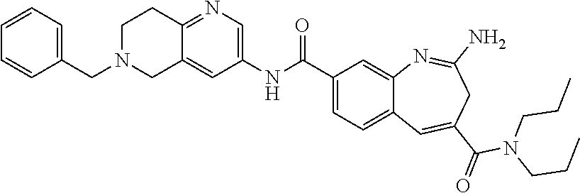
C1=CC=C(CN2CCC3=NC=C(NC(C4=CC=C5C(=C4)N=C(N)CC(C(=O)N(CCC)CCC)=C5)=O)C=C3C2)C=C1
